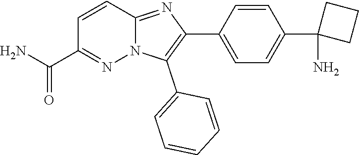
C1=CC2=NC(C3=CC=C(C4(N)CCC4)C=C3)=C(C3=CC=CC=C3)N2N=C1C(=O)N
